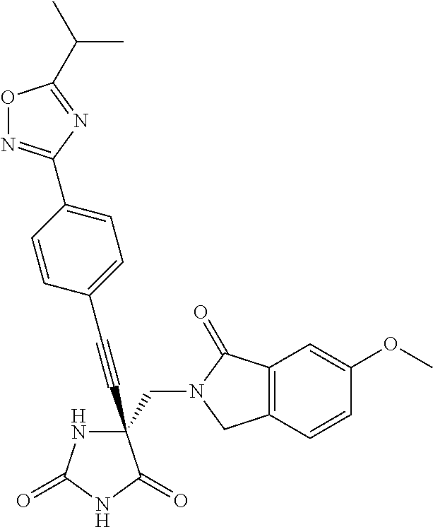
C(#CC1(CN2C(=O)C3=C(C2)C=CC(OC)=C3)NC(=O)NC1=O)C1=CC=C(C2=NOC(C(C)C)=N2)C=C1
